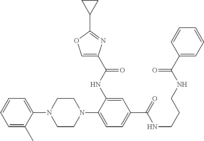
C1(N2CCN(C3=CC=C(C(NCCCNC(C4=CC=CC=C4)=O)=O)C=C3NC(=O)C3=COC(C4CC4)=N3)CC2)=CC=CC=C1C
